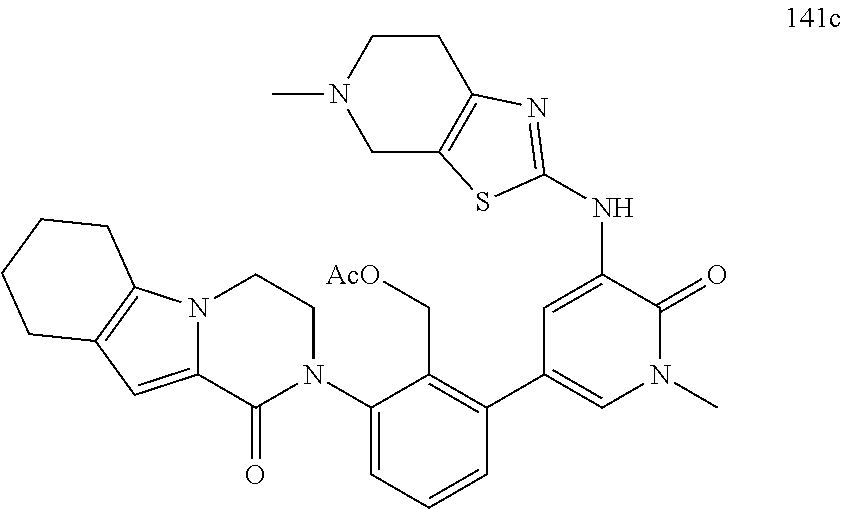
C1=C(NC2=NC3=C(CN(C)CC3)S2)C(=O)N(C)C=C1C1=C(C[AcO])C(N2CCN3C(=CC4=C3CCCC4)C2=O)=CC=C1
